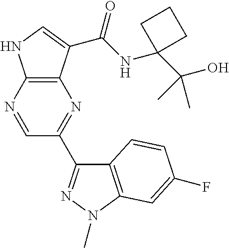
C12=C(C(C(NC3(C(O)(C)C)CCC3)=O)=CN1)N=C(C1=NN(C)C3=C1C=CC(F)=C3)C=N2
